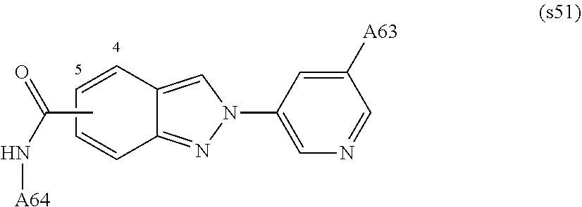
C12=NN(C3=CN=CC([A63])=C3)C=C1C=CC=C2.CC(=O)N[A64]
